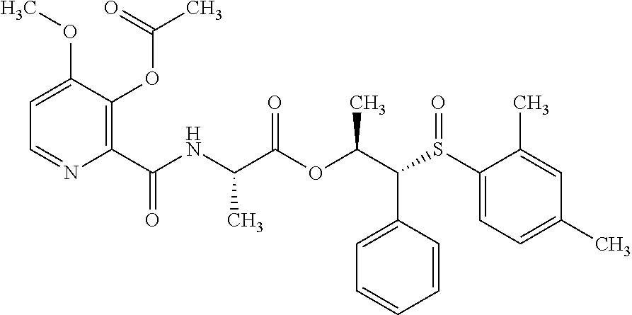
C1=C(C(C(OC(C(NC(C2=C(OC(C)=O)C(OC)=CC=N2)=O)C)=O)C)S(C2=CC=C(C)C=C2C)=O)C=CC=C1
